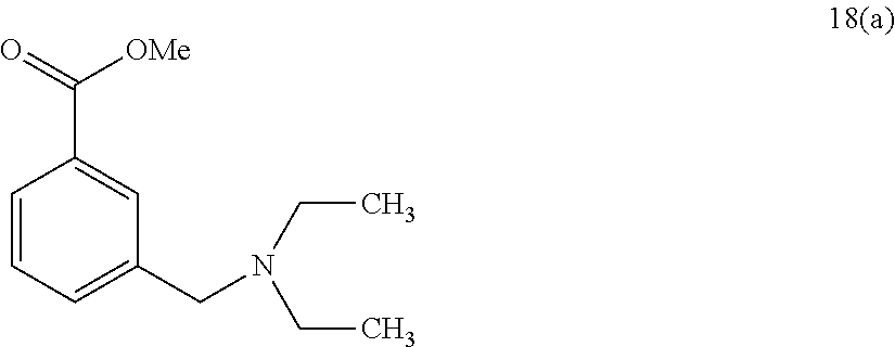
C1(C([OMe])=O)=CC(CN(CC)CC)=CC=C1
